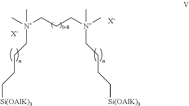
C[N+](CCC[N+](C)(C)CCCC[Si(OAlK)3])(C)CCCC[Si(OAlK)3].[X-].[X-]
